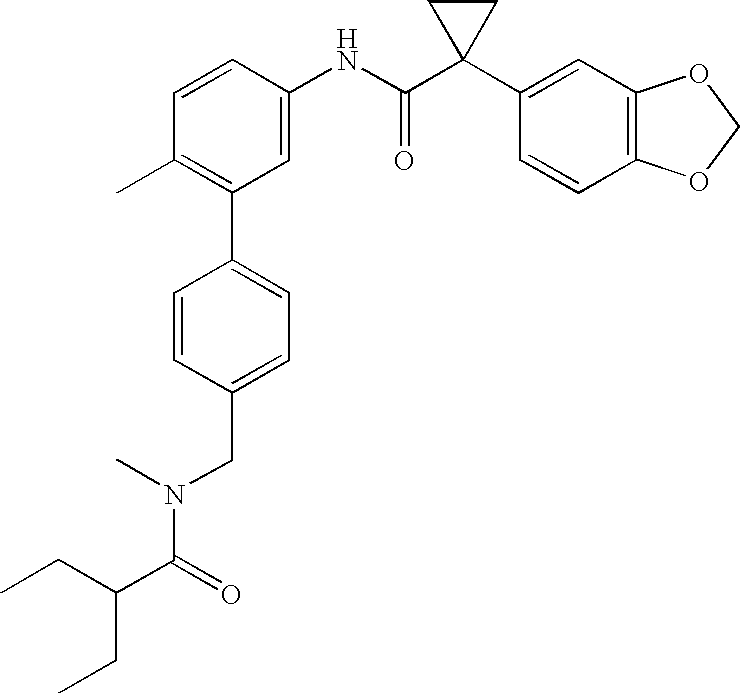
C1=CC(C)=C(C2=CC=C(CN(C(=O)C(CC)CC)C)C=C2)C=C1NC(C1(C2=CC3=C(C=C2)OCO3)CC1)=O
